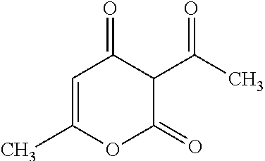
C1=C(C)OC(=O)C(C(=O)C)C1=O
